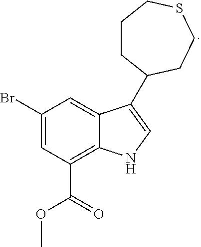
C1(Br)=CC(C(OC)=O)=C2C(=C1)C(C1CCCSCC1)=CN2
